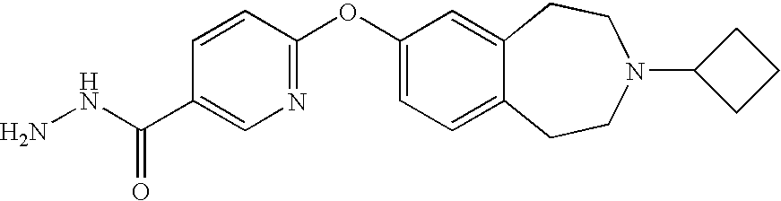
C1(OC2=NC=C(C(NN)=O)C=C2)=CC=C2C(=C1)CCN(C1CCC1)CC2
